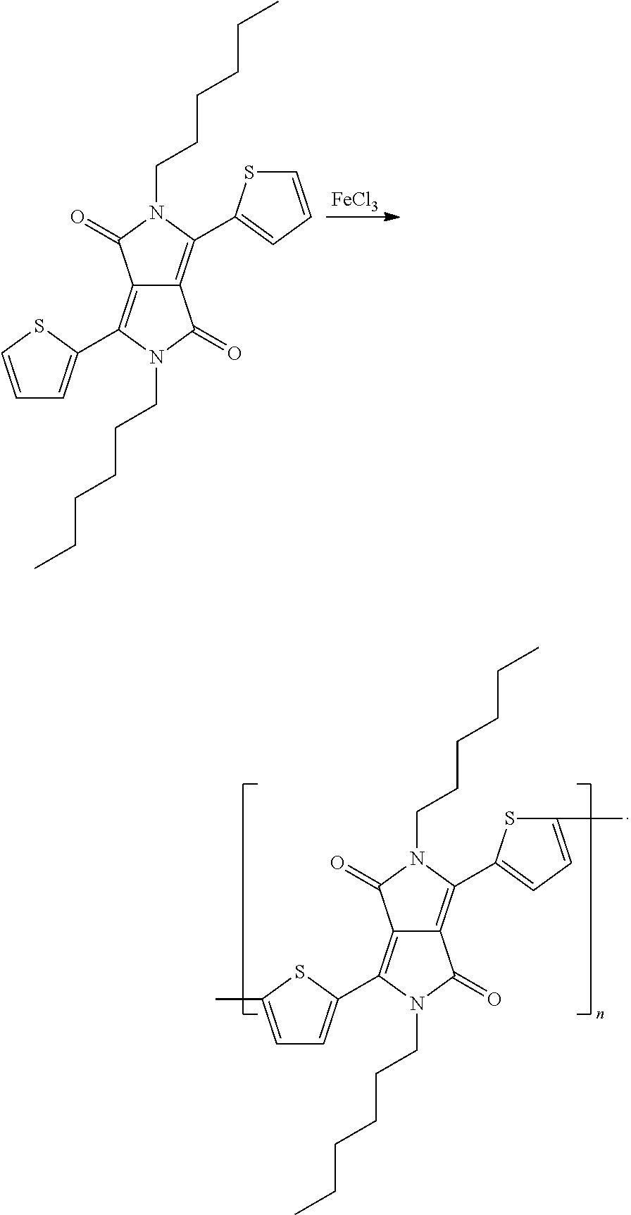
C12=C(C3=CC=CS3)N(CCCCCC)C(=O)C1=C(C1=CC=CS1)N(CCCCCC)C2=O.[FeCl3].C12=C(C3=CC=C(C)S3)N(CCCCCC)C(=O)C1=C(C1=CC=C(C)S1)N(CCCCCC)C2=O
